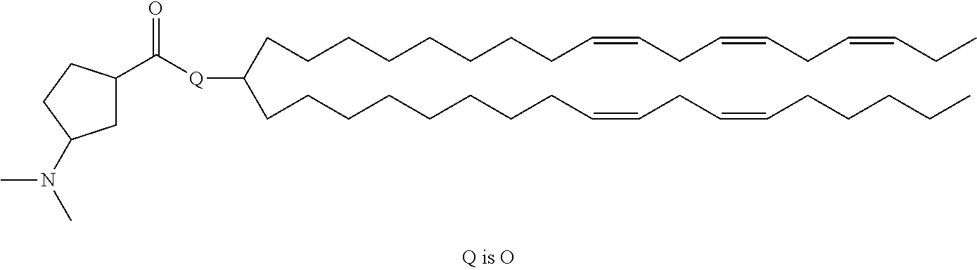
C(CCCCCCC=CCC=CCC=CCC)CC([Q]C(=O)C1CC(N(C)C)CC1)CCCCCCCCC=CCC=CCCCCC
